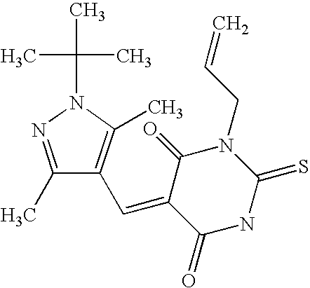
C1(C)=NN(C(C)(C)C)C(C)=C1C=C1C(=O)NC(=S)N(CC=C)C1=O
